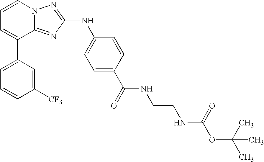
C1=C(C2=CC=CN3C2=NC(NC2=CC=C(C(=O)NCCNC(OC(C)(C)C)=O)C=C2)=N3)C=C([CF3])C=C1
